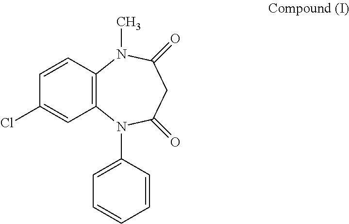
C12=C(C=CC(Cl)=C1)N(C)C(=O)CC(=O)N2C1=CC=CC=C1
